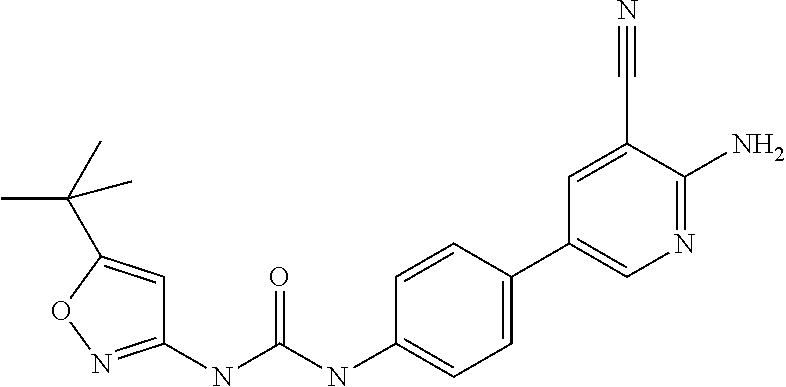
C1(NC(NC2=CC=C(C3=CN=C(N)C(C#N)=C3)C=C2)=O)=NOC(C(C)(C)C)=C1
